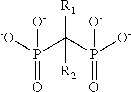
[-O]P(C(P([O-])([O-])=O)([R1])[R2])([O-])=O
